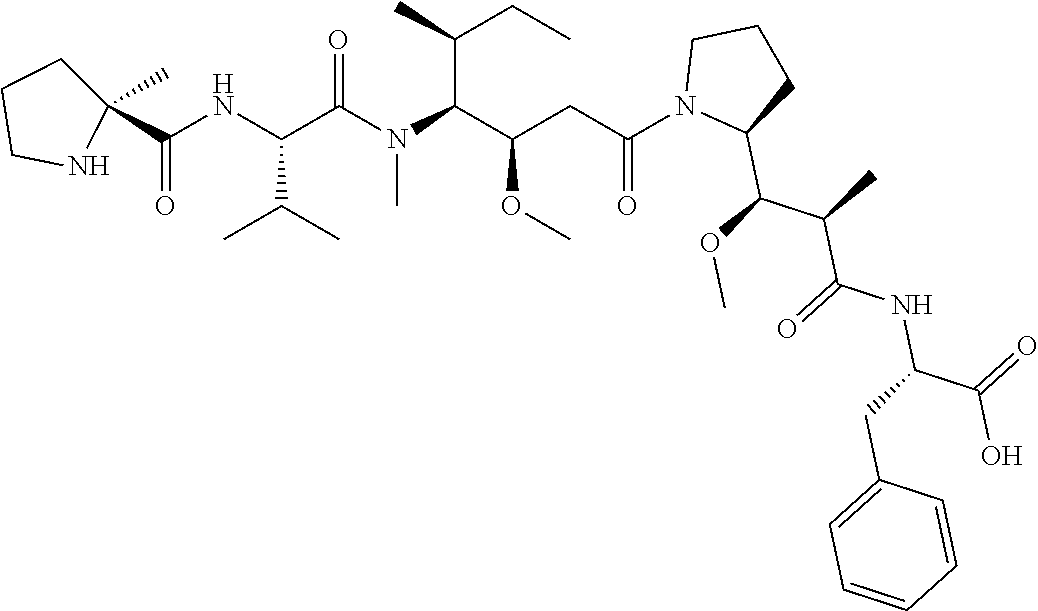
C1(C(NC(C(N(C(C(CC(N2C(C(C(C(NC(CC3=CC=CC=C3)C(O)=O)=O)C)OC)CCC2)=O)OC)C(C)CC)C)=O)C(C)C)=O)(C)CCCN1
